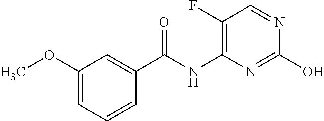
C1(F)=C(NC(C2=CC(OC)=CC=C2)=O)N=C(O)N=C1
